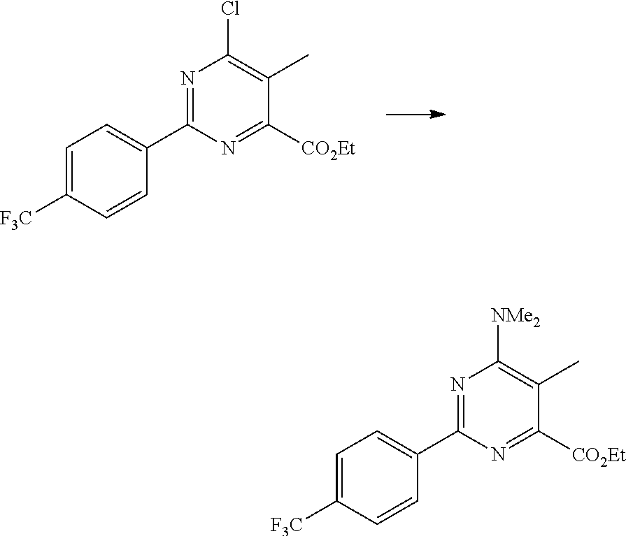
C1=C([F3C])C=CC(C2=NC([NMe2])=C(C)C([CO2Et])=N2)=C1.C1=C([F3C])C=CC(C2=NC(Cl)=C(C)C([CO2Et])=N2)=C1
